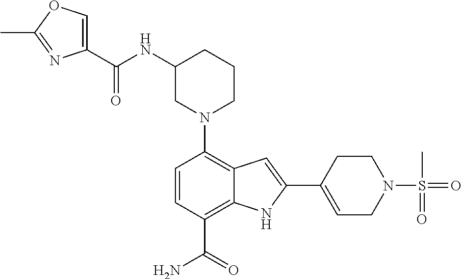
N1(C2=C3C(=C(C(N)=O)C=C2)NC(C2=CCN(S(C)(=O)=O)CC2)=C3)CCCC(NC(C2=COC(C)=N2)=O)C1
